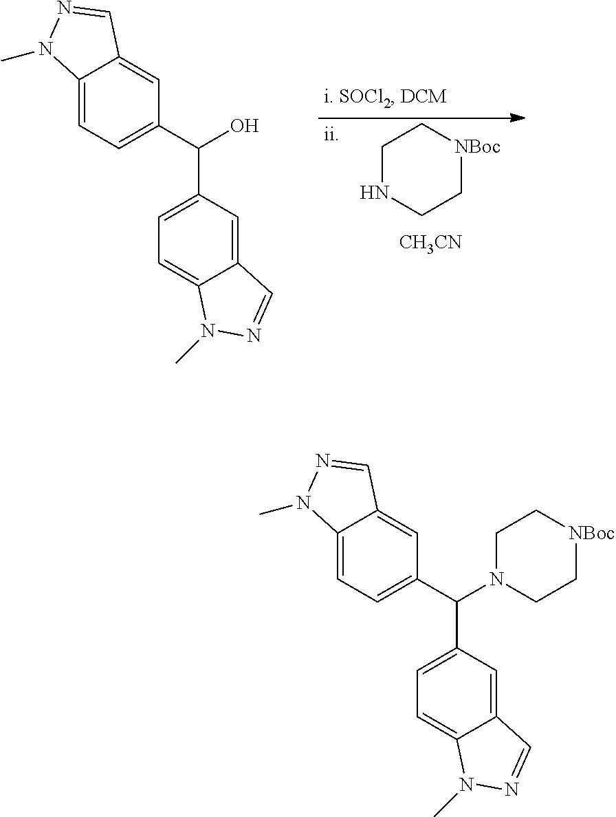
C1NCC[NBoc]C1.[CH3CN].C12=CC=C(C(O)C3=CC=C4C(=C3)C=NN4C)C=C1C=NN2C.C12=CC=C(C(N3CC[NBoc]CC3)C3=CC=C4C(=C3)C=NN4C)C=C1C=NN2C
